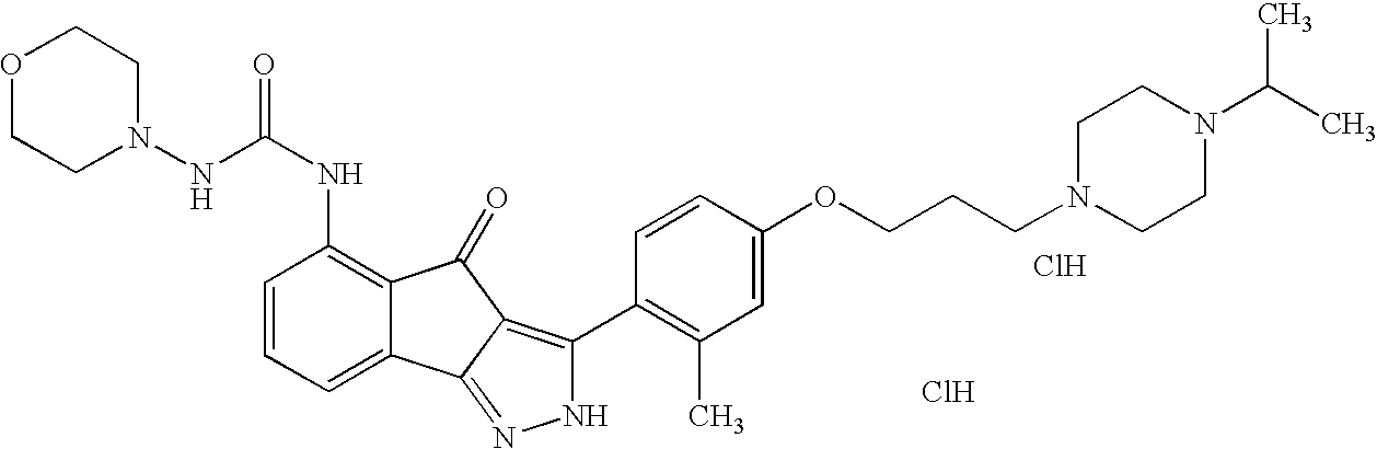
Cl.Cl.N(C(NC1=C2C(=CC=C1)C1=NNC(C3=C(C)C=C(OCCCN4CCN(C(C)C)CC4)C=C3)=C1C2=O)=O)N1CCOCC1
